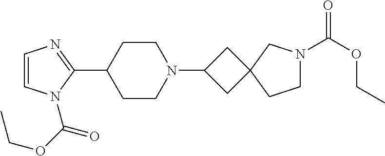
C1=CN(C(OCC)=O)C(C2CCN(C3CC4(C3)CCN(C(OCC)=O)C4)CC2)=N1
